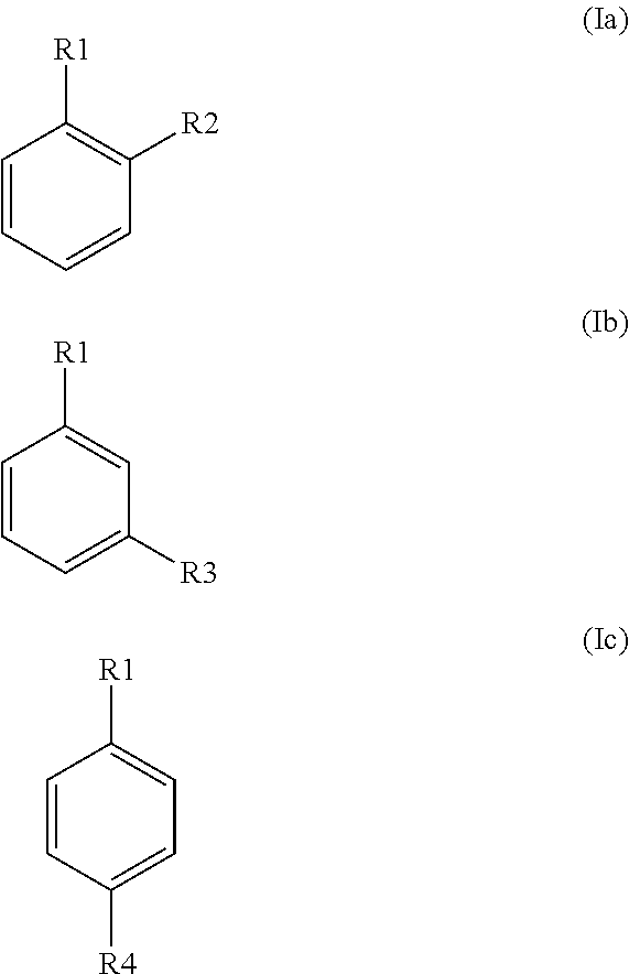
C1=CC=CC([R2])=C1[R1].C1=CC=C([R3])C=C1[R1].C1=CC([R4])=CC=C1[R1]
